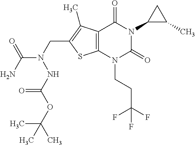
C12=C(N(CCC(F)(F)F)C(=O)N(C3C(C)C3)C1=O)SC(CN(C(N)=O)NC(OC(C)(C)C)=O)=C2C
